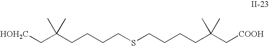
C(CCSCCCCC(C[HOH2C])(C)C)CC(C[COOH])(C)C
